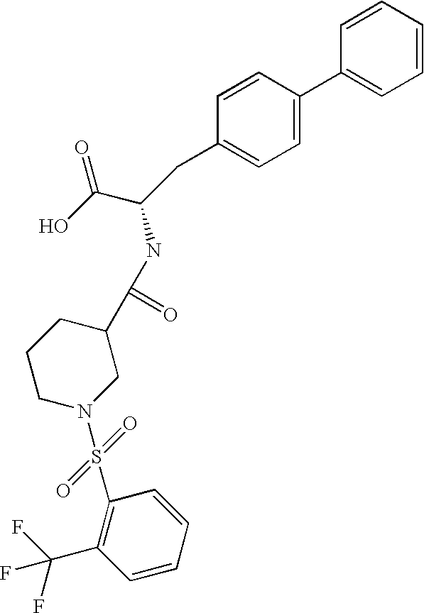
C1=CC=CC=C1C1=CC=C(CC(C(O)=O)NC(C2CCCN(S(=O)(=O)C3=C(C(F)(F)F)C=CC=C3)C2)=O)C=C1
